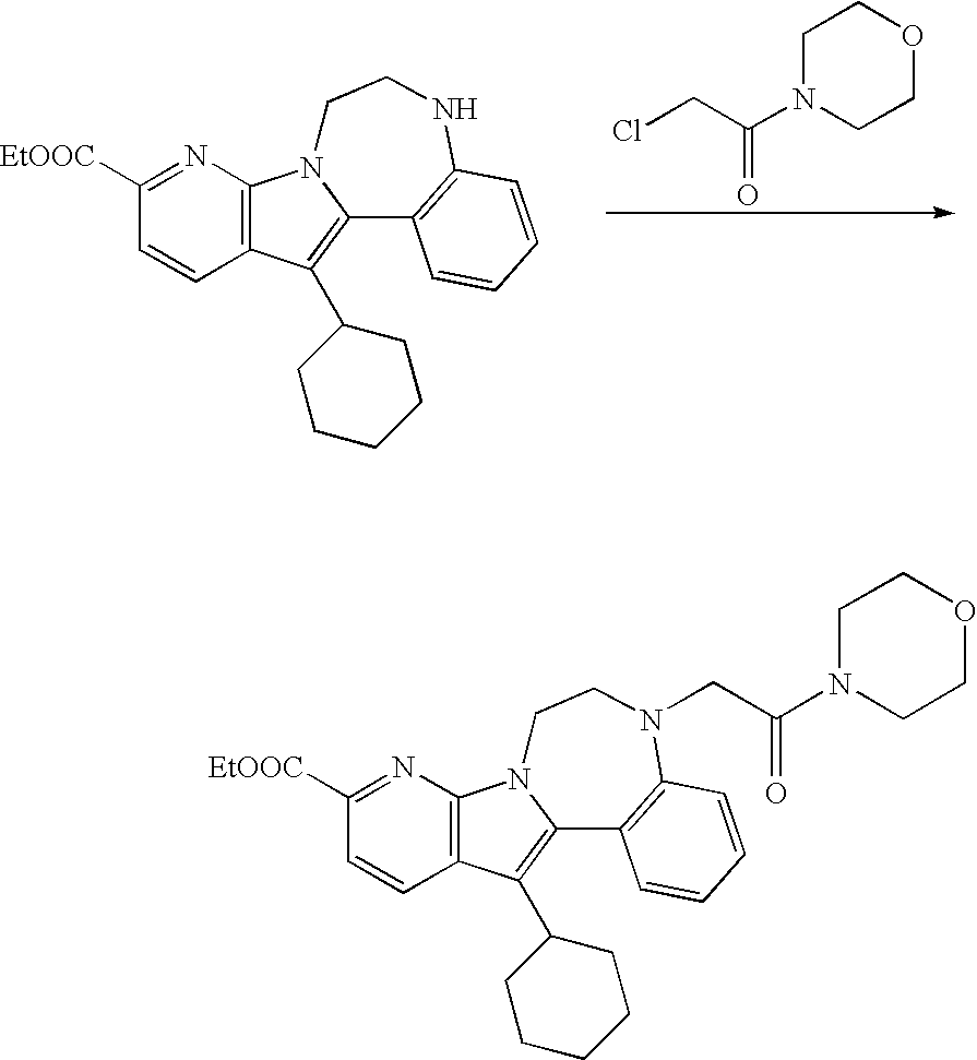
C1([EtOOC])=NC2=C(C=C1)C(C1CCCCC1)=C1N2CCNC2=C1C=CC=C2.C1N(C(CCl)=O)CCOC1.C1([EtOOC])=NC2=C(C=C1)C(C1CCCCC1)=C1N2CCN(CC(N2CCOCC2)=O)C2=C1C=CC=C2
